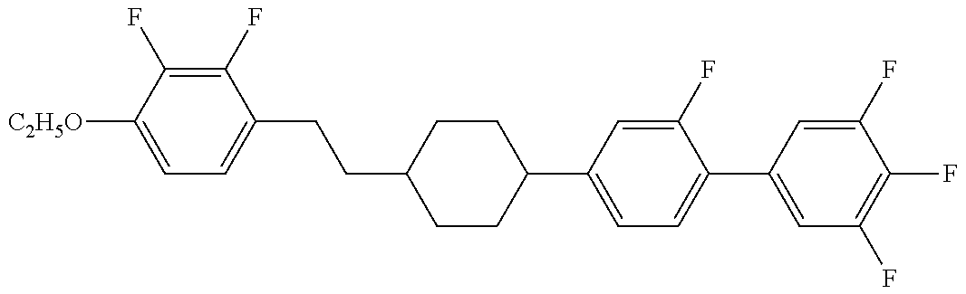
C1=C([C2H5O])C(F)=C(F)C(CCC2CCC(C3=CC=C(C4=CC(F)=C(F)C(F)=C4)C(F)=C3)CC2)=C1
